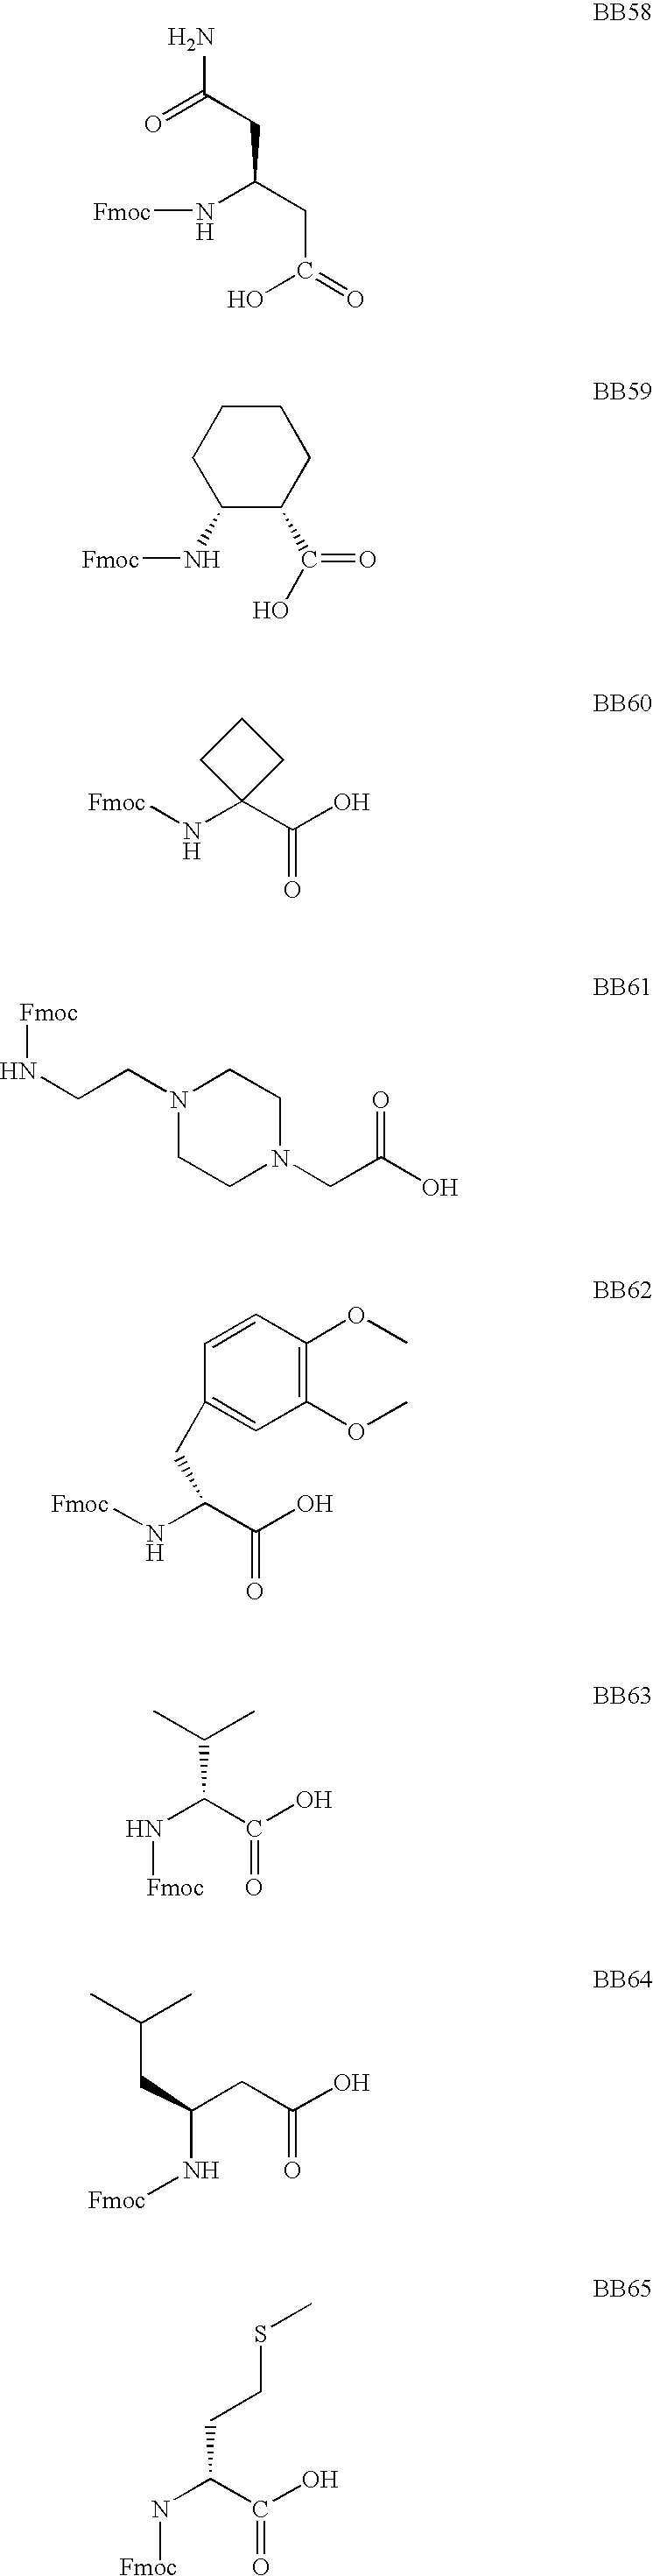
N(C(CC(O)=O)CC(=O)N)[Fmoc].C1(N[Fmoc])C(C(O)=O)CCCC1.[Fmoc]NC1(C(O)=O)CCC1.N1(CCN[Fmoc])CCN(CC(O)=O)CC1.[Fmoc]NC(C(O)=O)CC1=CC(OC)=C(OC)C=C1.N(C(C(O)=O)C(C)C)[Fmoc].C(C(CC(O)=O)N[Fmoc])C(C)C.N(C(C(O)=O)CCSC)[Fmoc]
